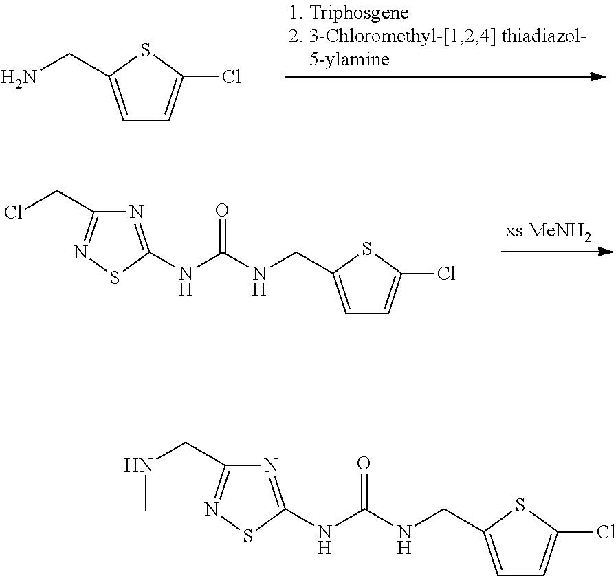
N(C(NC1=NC(CCl)=NS1)=O)CC1=CC=C(Cl)S1.C1=C(CN)SC(Cl)=C1.N(C(NC1=NC(CNC)=NS1)=O)CC1=CC=C(Cl)S1
